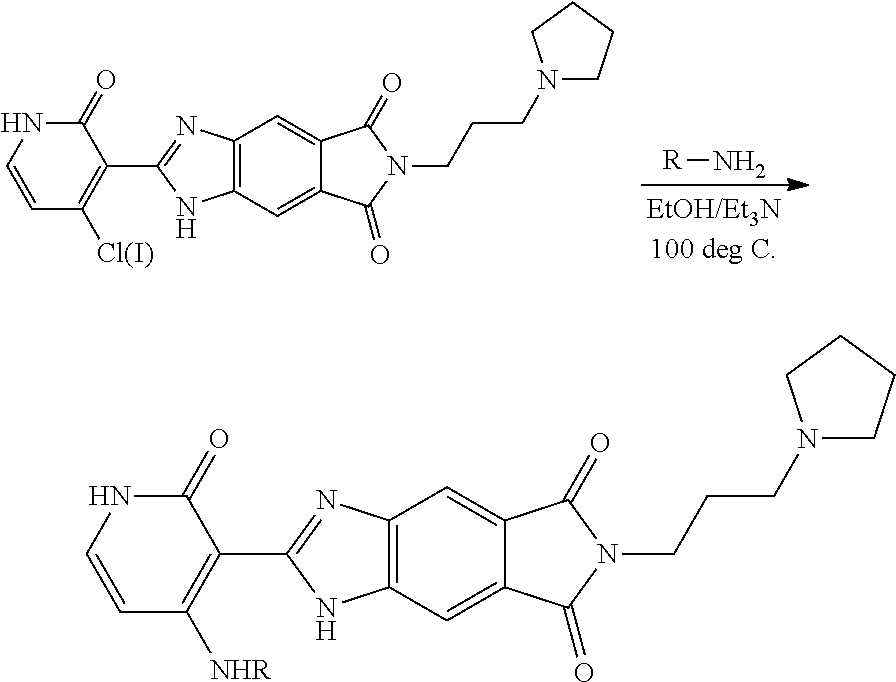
C1(=O)NC=CC(Cl)=C1C1=NC2=C(N1)C=C1C(=C2)C(=O)N(CCCN2CCCC2)C1=O.N[R].C1(=O)NC=CC([NHR])=C1C1=NC2=C(N1)C=C1C(=C2)C(=O)N(CCCN2CCCC2)C1=O
